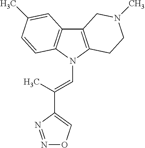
C12=C(N(C=C(C)C3=CON=N3)C3=C1C=C(C)C=C3)CCN(C)C2
